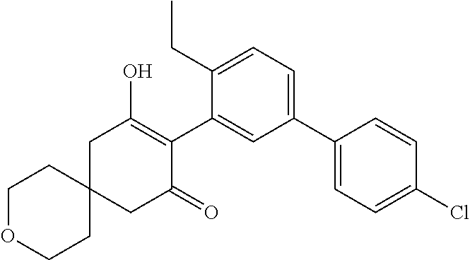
C1OCCC2(C1)CC(=O)C(C1=CC(C3=CC=C(Cl)C=C3)=CC=C1CC)=C(O)C2
